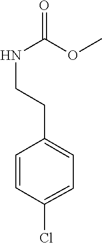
C1(CCNC(OC)=O)=CC=C(Cl)C=C1
